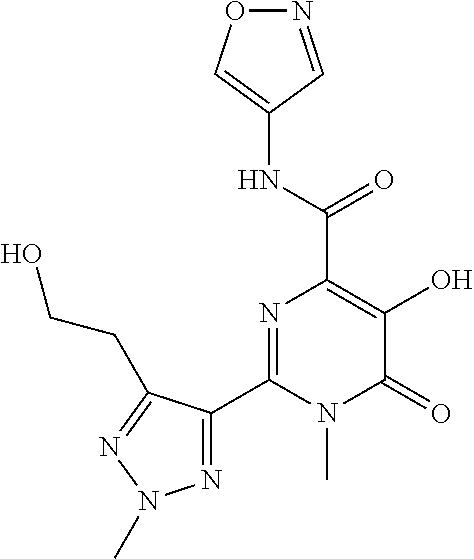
N1=CC(NC(C2=C(O)C(=O)N(C)C(C3=NN(C)N=C3CCO)=N2)=O)=CO1
